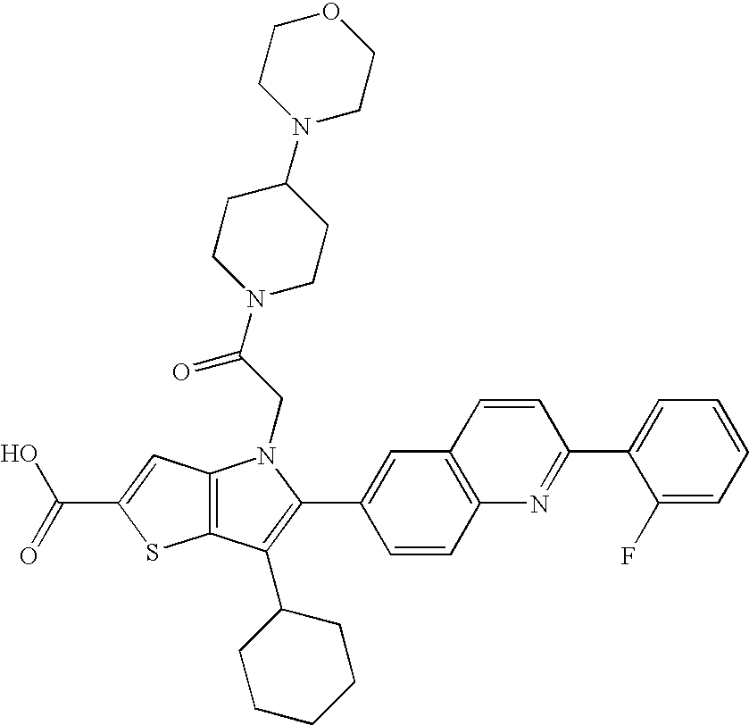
C(C1=CC2=C(S1)C(C1CCCCC1)=C(C1=CC3=C(C=C1)N=C(C1=CC=CC=C1F)C=C3)N2CC(N1CCC(N2CCOCC2)CC1)=O)(=O)O
